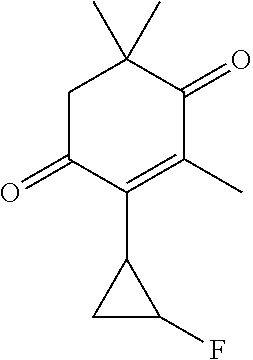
C1C(=O)C(C2CC2F)=C(C)C(=O)C1(C)C
